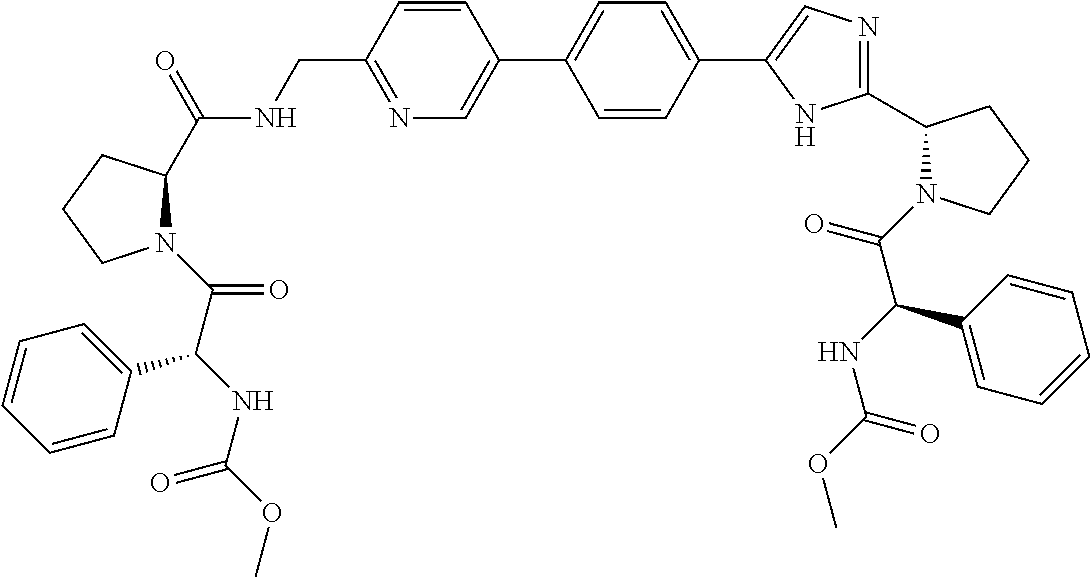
C1=CC(CNC(C2N(C(C(NC(OC)=O)C3=CC=CC=C3)=O)CCC2)=O)=NC=C1C1=CC=C(C2=CN=C(C3N(C(C(NC(OC)=O)C4=CC=CC=C4)=O)CCC3)N2)C=C1
